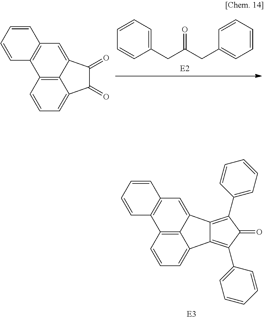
C1=CC2=C3C(=C1)C(=O)C(=O)C3=CC1=C2C=CC=C1.C1=CC(CC(CC2=CC=CC=C2)=O)=CC=C1.C1=CC2=C3C(=C1)C1=C(C4=CC=CC=C4)C(=O)C(C4=CC=CC=C4)=C1C3=CC1=C2C=CC=C1
